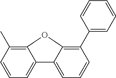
C1=CC=C2C(=C1C)OC1=C(C3=CC=CC=C3)C=CC=C21
